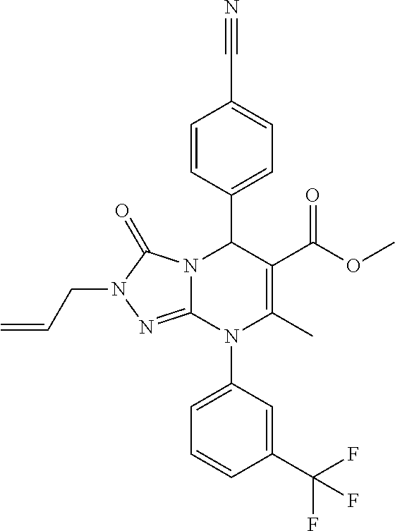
C1=CC(C2N3C(=NN(CC=C)C3=O)N(C3=CC=CC(C(F)(F)F)=C3)C(C)=C2C(OC)=O)=CC=C1C#N
